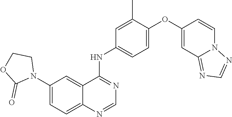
C1(N2CCOC2=O)=CC=C2C(=C1)C(NC1=CC=C(OC3=CC4=NC=NN4C=C3)C(C)=C1)=NC=N2
